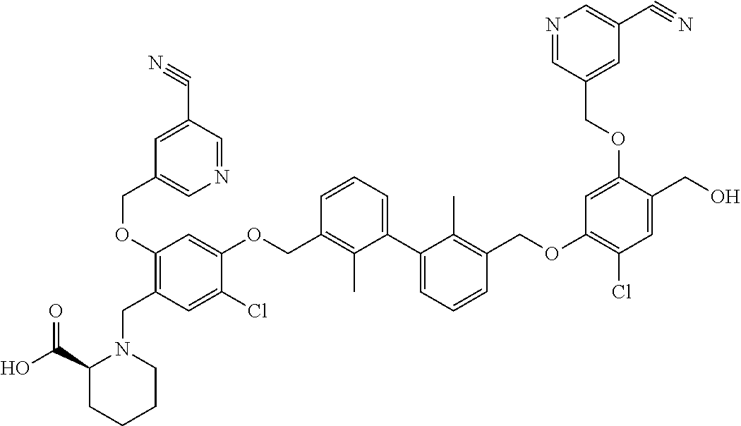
C(C1N(CC2=C(OCC3=CN=CC(C#N)=C3)C=C(OCC3=C(C)C(C4=CC=CC(COC5=C(Cl)C=C(CO)C(OCC6=CC(C#N)=CN=C6)=C5)=C4C)=CC=C3)C(Cl)=C2)CCCC1)(O)=O
